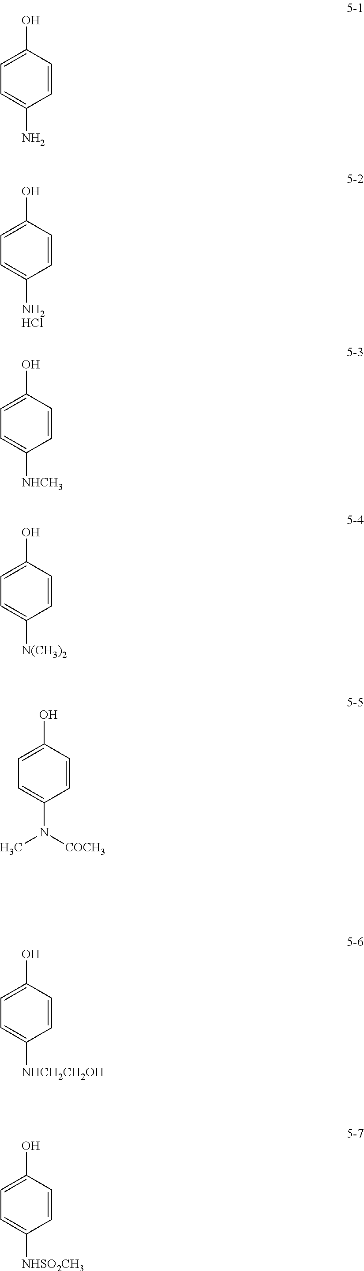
C1(O)=CC=C(N)C=C1.C1(O)=CC=C([NH2HCl])C=C1.C1(O)=CC=C([NHCH3])C=C1.C1(O)=CC=C([N(CH3)2])C=C1.C1(O)=CC=C(N([COCH3])C)C=C1.C1(O)=CC=C([NHCH2CH2OH])C=C1.C1(O)=CC=C([NHSO2CH3])C=C1
